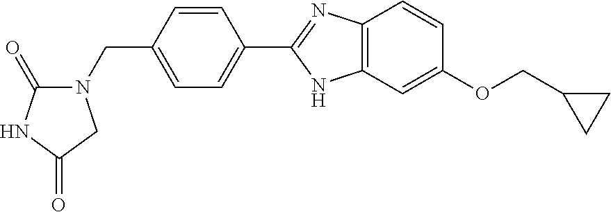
C12=C(C=C(OCC3CC3)C=C1)NC(C1=CC=C(CN3C(=O)NC(=O)C3)C=C1)=N2
